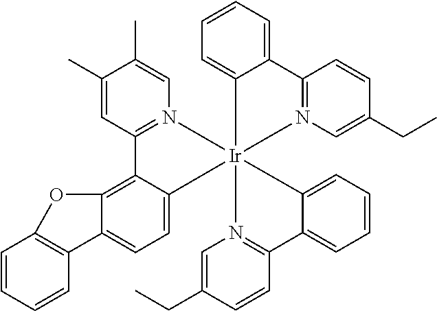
C1=C2C(=C3C(=C1)[Ir]14(N5=C3C=C(C)C(C)=C5)(C3=CC=CC=C3C3=N1C=C(CC)C=C3)N1=C(C=CC(CC)=C1)C1=CC=CC=C14)OC1=C2C=CC=C1
